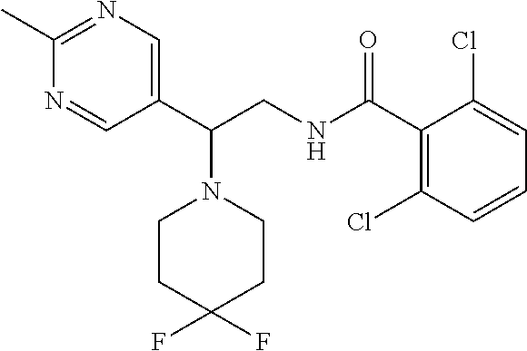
N1=CC(C(CNC(C2=C(Cl)C=CC=C2Cl)=O)N2CCC(F)(F)CC2)=CN=C1C
